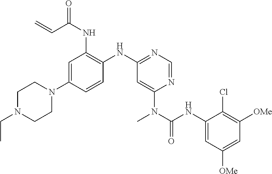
C1(N2CCN(CC)CC2)=CC(NC(=O)C=C)=C(NC2=NC=NC(N(C(NC3=CC([OMe])=CC([OMe])=C3Cl)=O)C)=C2)C=C1
